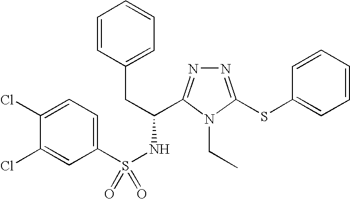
C1(Cl)=CC=C(S(NC(CC2=CC=CC=C2)C2=NN=C(SC3=CC=CC=C3)N2CC)(=O)=O)C=C1Cl
